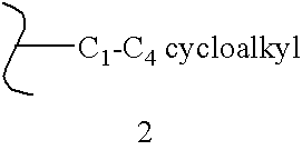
C[C1-C4 cycloalkyl]
